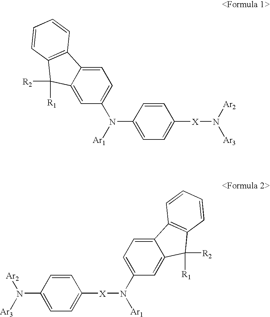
C12=CC(N([Ar1])C3=CC=C([X]N([Ar3])[Ar2])C=C3)=CC=C1C1=C(C2([R2])[R1])C=CC=C1.N(C1=CC=C([X]N([Ar1])C2=CC=C3C(=C2)C([R1])([R2])C2=C3C=CC=C2)C=C1)([Ar3])[Ar2]
